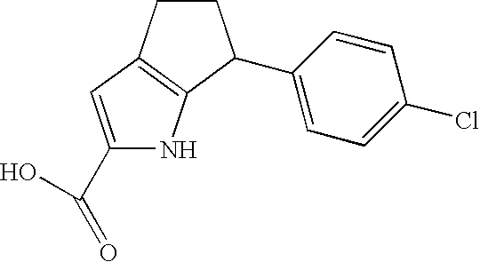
C1(C(O)=O)=CC2=C(N1)C(C1=CC=C(Cl)C=C1)CC2
